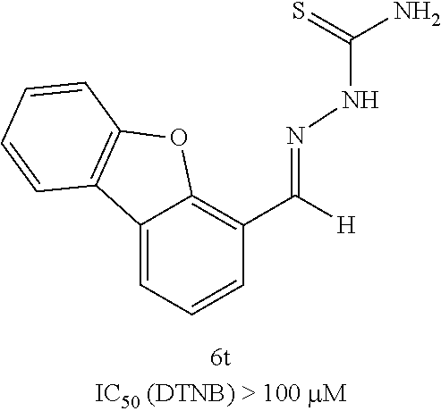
C12=CC=CC(C([H])=NNC(N)=S)=C1OC1=C2C=CC=C1
